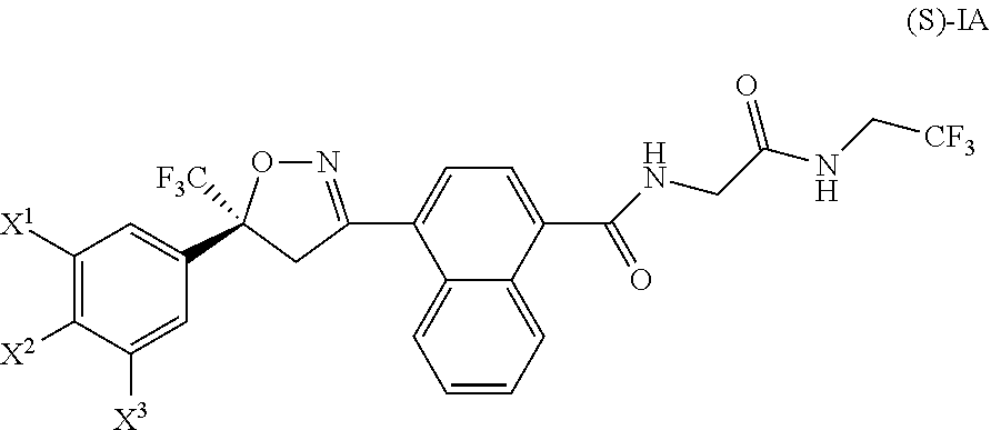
C1([X1])=C([X2])C([X3])=CC(C2([F3C])ON=C(C3=CC=C(C(NCC(NC[CF3])=O)=O)C4=CC=CC=C34)C2)=C1
